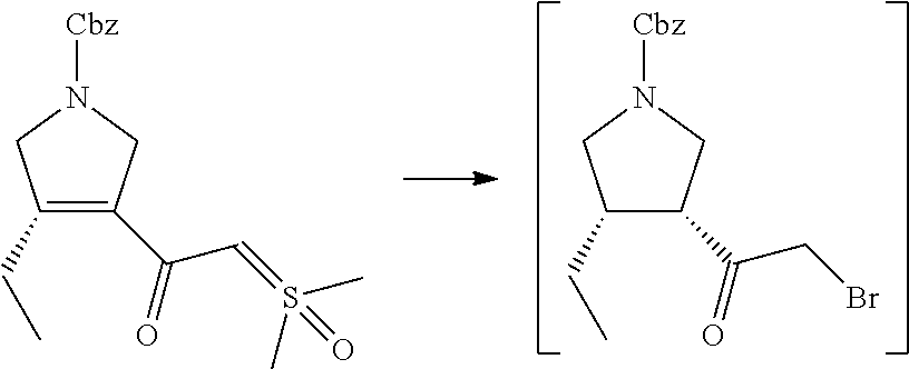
C1(CC)=C(C(=O)C=S(=O)(C)C)CN([Cbz])C1.C1(CC)C(C(=O)CBr)CN([Cbz])C1
